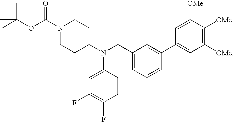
O(C(C)(C)C)C(N1CCC(N(CC2=CC=CC(C3=CC([OMe])=C([OMe])C([OMe])=C3)=C2)C2=CC(F)=C(F)C=C2)CC1)=O
